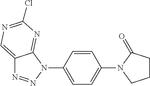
C12=CN=C(Cl)N=C1N(C1=CC=C(N3CCCC3=O)C=C1)N=N2
